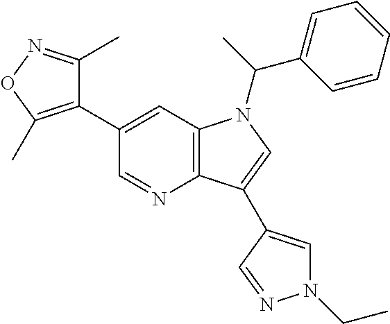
C1(C2=C(C)ON=C2C)=CC2=C(N=C1)C(C1=CN(CC)N=C1)=CN2C(C1=CC=CC=C1)C
